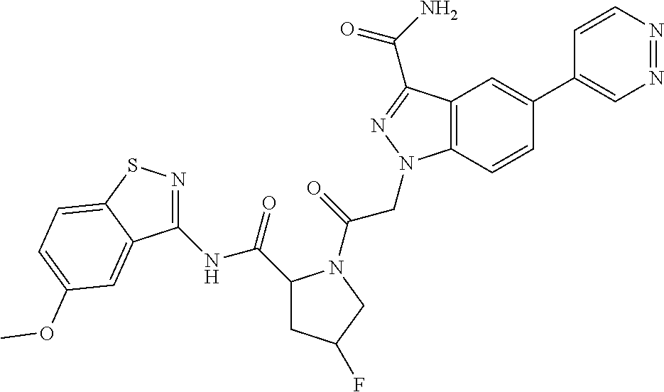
C1(NC(=O)C2CC(F)CN2C(CN2C3=C(C(C(=O)N)=N2)C=C(C2=CN=NC=C2)C=C3)=O)=NSC2=CC=C(OC)C=C12
